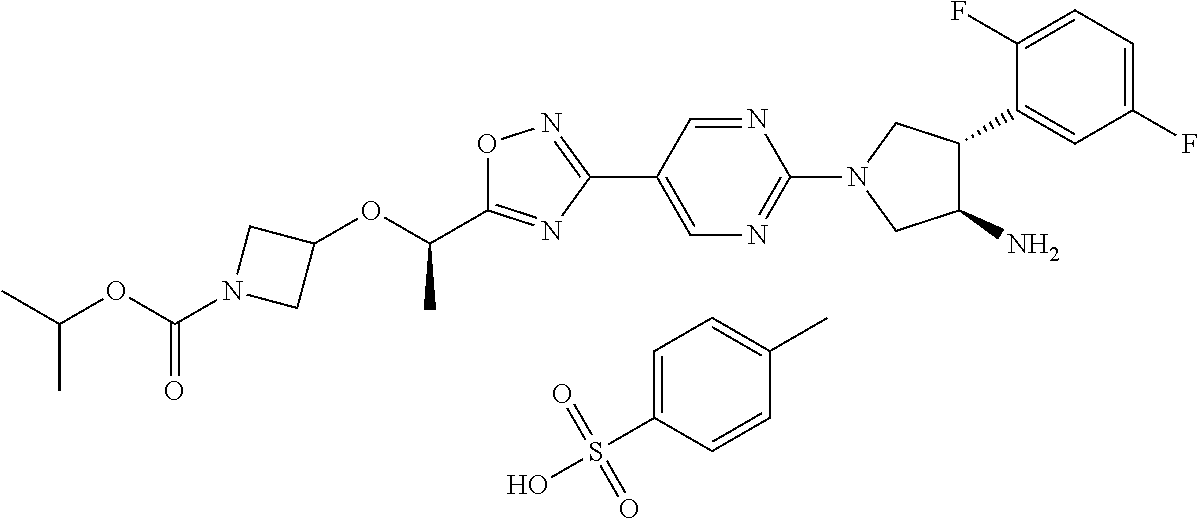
C1=C(S(O)(=O)=O)C=CC(C)=C1.O1N=C(C2=CN=C(N3CC(N)C(C4=CC(F)=CC=C4F)C3)N=C2)N=C1C(OC1CN(C(OC(C)C)=O)C1)C
